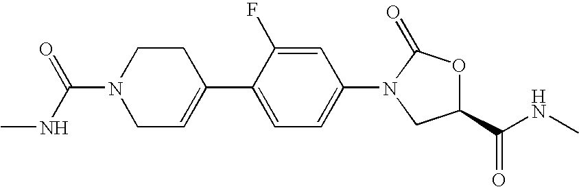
C1C=C(C2=CC=C(N3C(=O)OC(C(NC)=O)C3)C=C2F)CCN1C(=O)NC
